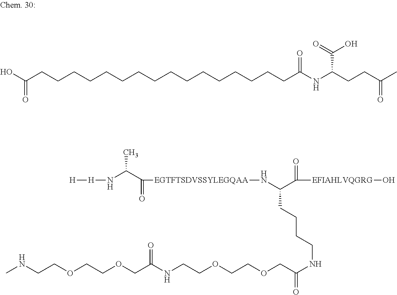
OC(CCCCCCCCCCCCCCCCC(NC(CCC(C)=O)C(=O)O)=O)=O.N(CCOCCOCC(NCCOCCOCC(NCCCCC(N[EGTFTSDVSSYLEGQAA]C(=O)C(N[H][H])C)C(=O)[EFIAHLVQGRG]O)=O)=O)C
